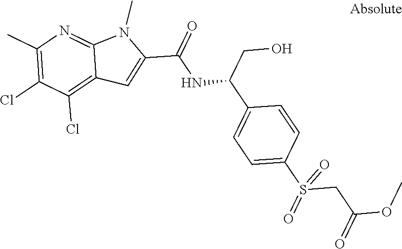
C12=C(Cl)C(Cl)=C(C)N=C1N(C)C(C(=O)NC(C1=CC=C(S(CC(OC)=O)(=O)=O)C=C1)CO)=C2
